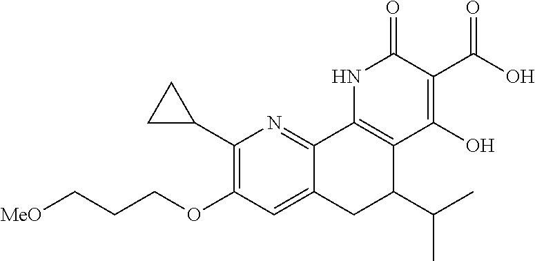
C1(C2CC2)=C(OCCC[MeO])C=C2C(=N1)C1=C(C(C(C)C)C2)C(O)=C(C(O)=O)C(=O)N1
